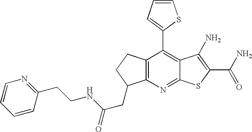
C12=C(C(C3=CC=CS3)=C3C(=N1)SC(C(N)=O)=C3N)CCC2CC(NCCC1=NC=CC=C1)=O
